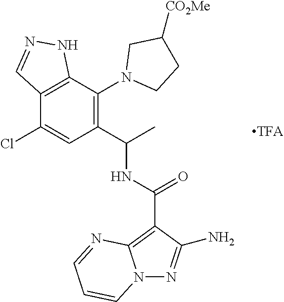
C12=C(C(N3CCC([CO2Me])C3)=C(C(C)NC(=O)C3=C4N(N=C3N)C=CC=N4)C=C1Cl)NN=C2
